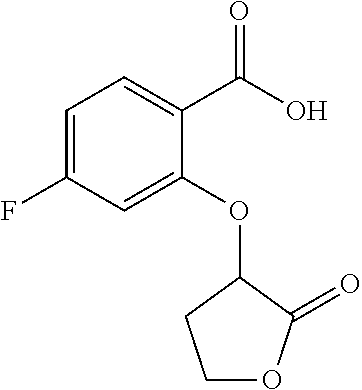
C1=C(F)C=C(OC2C(=O)OCC2)C(C(O)=O)=C1
